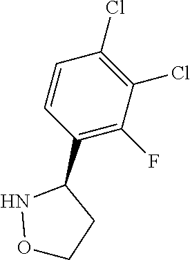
C1=CC(C2NOCC2)=C(F)C(Cl)=C1Cl
